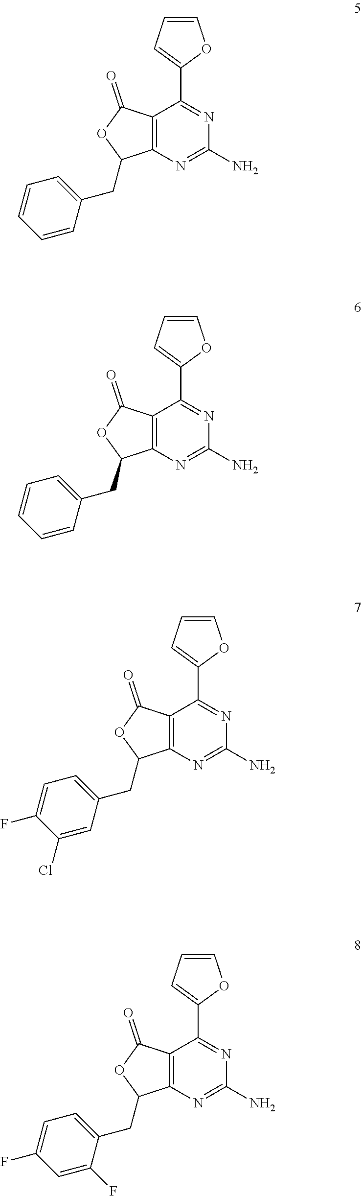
C12=C(N=C(N)N=C1C1=CC=CO1)C(CC1=CC=CC=C1)OC2=O.C12=C(N=C(N)N=C1C1=CC=CO1)C(CC1=CC=CC=C1)OC2=O.C12=C(N=C(N)N=C1C1=CC=CO1)C(CC1=CC=C(F)C(Cl)=C1)OC2=O.C12=C(N=C(N)N=C1C1=CC=CO1)C(CC1=CC=C(F)C=C1F)OC2=O
